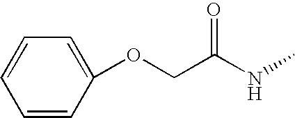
C(NC)(=O)COC1=CC=CC=C1
